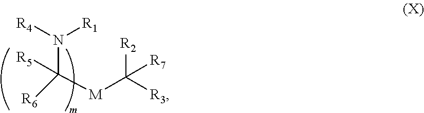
N(C([M]C([R2])([R3])[R7])([R5])[R6])([R4])[R1]
